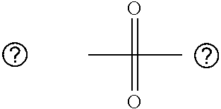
CC(=O)(C)=O
